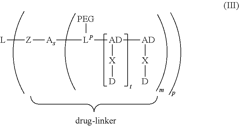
[L][Z][As][LP]([PEG])[AD]([AD][X][D])[X][D]
